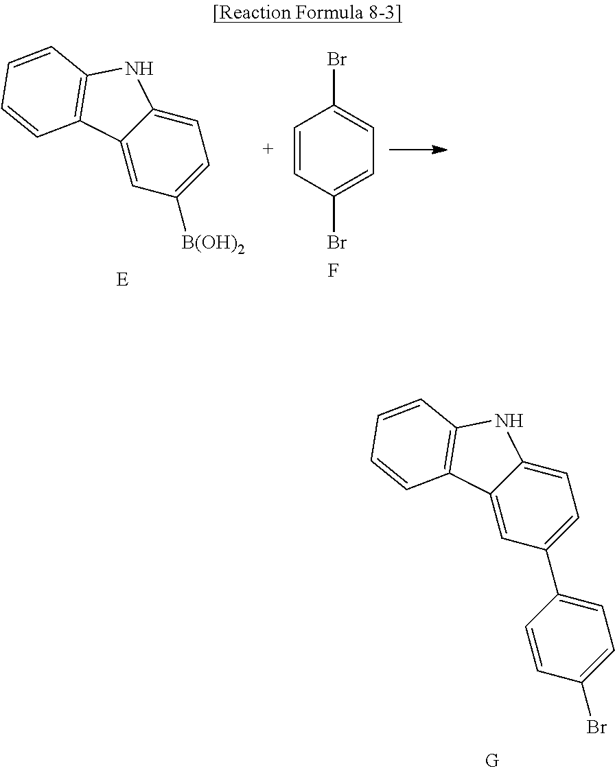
[B(OH)2]C1=CC=C2C(=C1)C1=C(N2)C=CC=C1.BrC1=CC=C(Br)C=C1.F.BrC1=CC=C(C2=CC=C3C(=C2)C2=C(N3)C=CC=C2)C=C1
